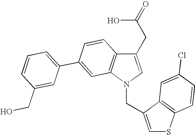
C1(CC(O)=O)=CN(CC2=CSC3=C2C=C(Cl)C=C3)C2=C1C=CC(C1=CC=CC(CO)=C1)=C2
